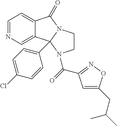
C1=NC=C2C(=C1)C(=O)N1CCN(C(=O)C3=NOC(CC(C)C)=C3)C21C1=CC=C(Cl)C=C1
